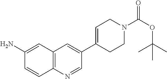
NC1=CC2=C(C=C1)N=CC(C1=CCN(C(OC(C)(C)C)=O)CC1)=C2
